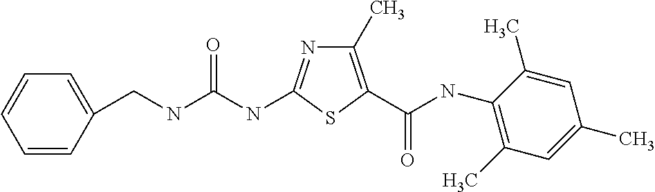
C1(C)=C(C(NC2=C(C)C=C(C)C=C2C)=O)SC(NC(NCC2=CC=CC=C2)=O)=N1
